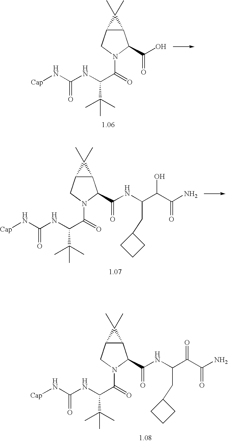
N1(C(=O)C(NC(N[Cap])=O)C(C)(C)C)C(C(O)=O)C2C(C1)C2(C)C.N1(C(=O)C(NC(N[Cap])=O)C(C)(C)C)C(C(NC(C(C(N)=O)O)CC2CCC2)=O)C2C(C1)C2(C)C.N1(C(=O)C(NC(N[Cap])=O)C(C)(C)C)C(C(NC(C(C(N)=O)=O)CC2CCC2)=O)C2C(C1)C2(C)C
